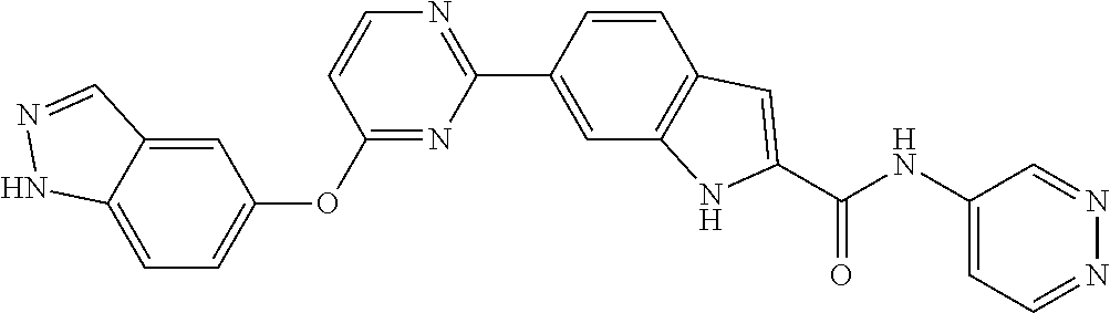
C1(OC2=CC=C3C(=C2)C=NN3)=NC(C2=CC3=C(C=C2)C=C(C(NC2=CC=NN=C2)=O)N3)=NC=C1
